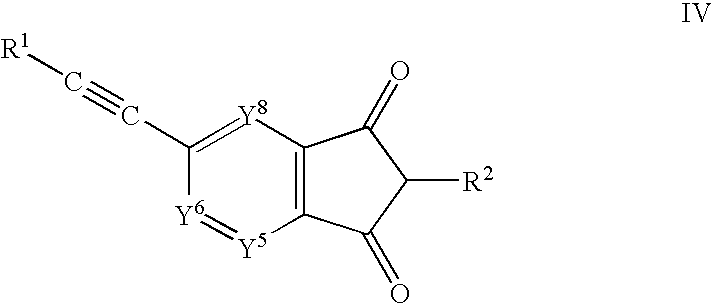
C12=C(C(=O)C([R2])C1=O)[Y5]=[Y6]C(C#C[R1])=[Y8]2
